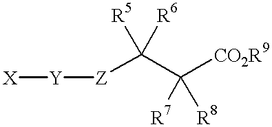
[Y]([Z]C(C([CO2R9])([R7])[R8])([R5])[R6])[X]
